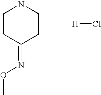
C1CC(=NOC)CCN1.[H]Cl
